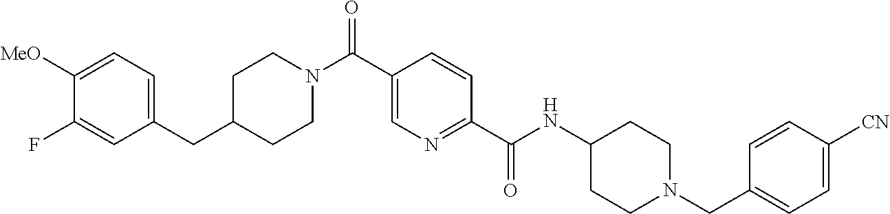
C1(CC2=CC=C([MeO])C(F)=C2)CCN(C(C2=CN=C(C(NC3CCN(CC4=CC=C([CN])C=C4)CC3)=O)C=C2)=O)CC1
